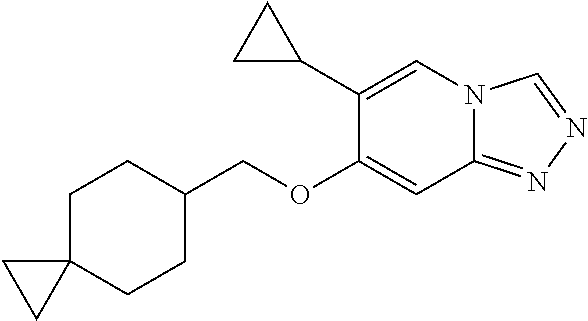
C12(CCC(COC3=CC4=NN=CN4C=C3C3CC3)CC1)CC2
